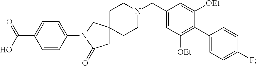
C1=CC(N2C(=O)CC3(C2)CCN(CC2=CC([OEt])=C(C4=CC=C(F)C=C4)C([OEt])=C2)CC3)=CC=C1C(O)=O
